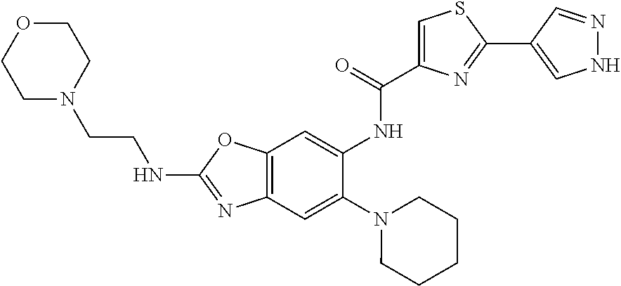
C12=C(C=C(N3CCCCC3)C(NC(C3=CSC(C4=CNN=C4)=N3)=O)=C1)N=C(NCCN1CCOCC1)O2
